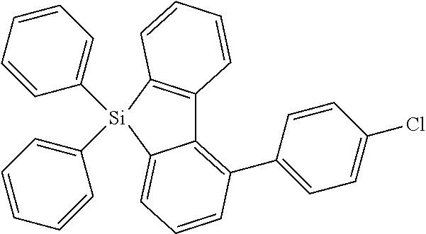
C12=C(C3=CC=C(Cl)C=C3)C=CC=C1[Si](C1=CC=CC=C1)(C1=CC=CC=C1)C1=C2C=CC=C1
